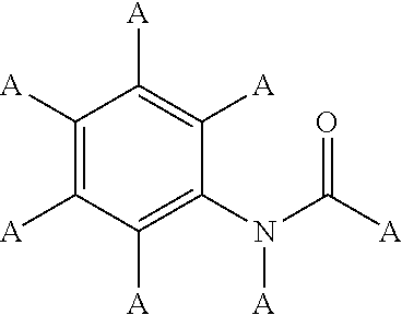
C1([A])=C([A])C([A])=C(N(C([A])=O)[A])C([A])=C1[A]
